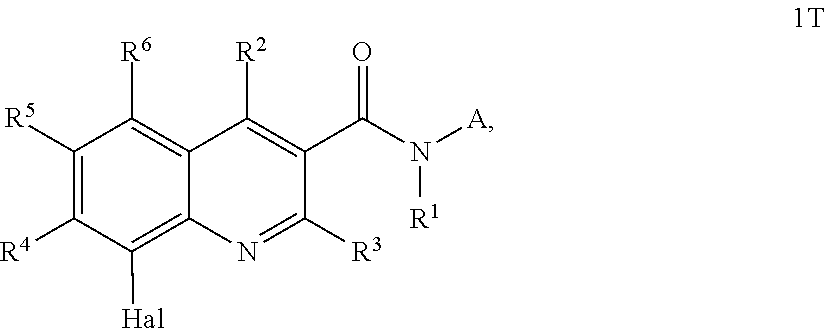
C1([R5])=C([R4])C([Hal])=C2C(=C1[R6])C([R2])=C(C(N([R1])[A])=O)C([R3])=N2
